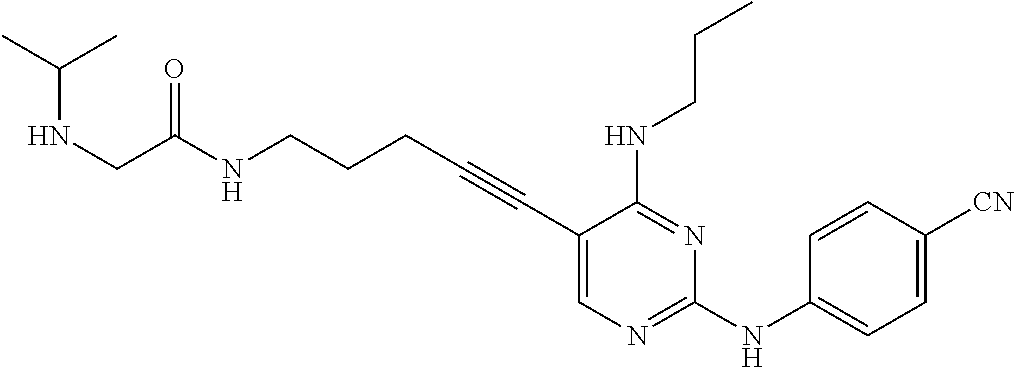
C1(C#CCCCNC(=O)CNC(C)C)=CN=C(NC2=CC=C([CN])C=C2)N=C1NCCC
